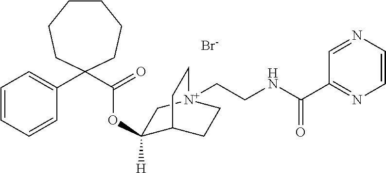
C1(OC(C2(C3=CC=CC=C3)CCCCCC2)=O)([H])C2CC[N+](CCNC(C3=NC=CN=C3)=O)(C1)CC2.[Br-]
